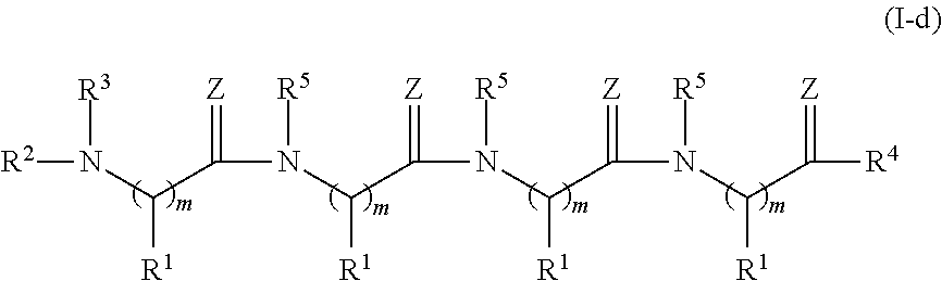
N(C([R1])C(=[Z])N(C(C(=[Z])N(C(C(=[Z])N(C(C(=[Z])[R4])[R1])[R5])[R1])[R5])[R1])[R5])([R2])[R3]
